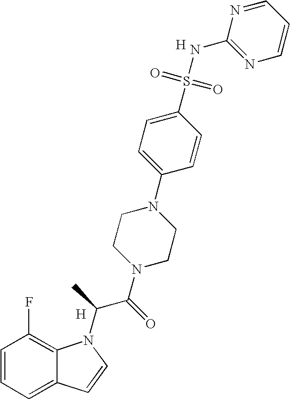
C1=CC=C2C(=C1F)N(C(C(N1CCN(C3=CC=C(S(=O)(=O)NC4=NC=CC=N4)C=C3)CC1)=O)C)C=C2.[H].[H]
